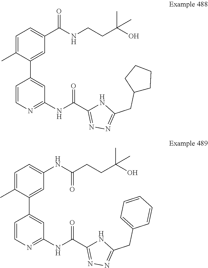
C1=C(C)C(C2=CC(NC(=O)C3=NN=C(CC4CCCC4)N3)=NC=C2)=CC(C(NCCC(O)(C)C)=O)=C1.C1=C(C)C(C2=CC(NC(=O)C3=NN=C(CC4=CC=CC=C4)N3)=NC=C2)=CC(NC(CCC(O)(C)C)=O)=C1
